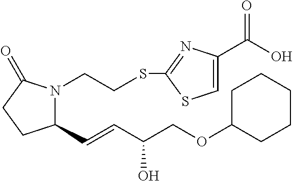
C1(C=CC(COC2CCCCC2)O)N(CCSC2=NC(C(=O)O)=CS2)C(=O)CC1
